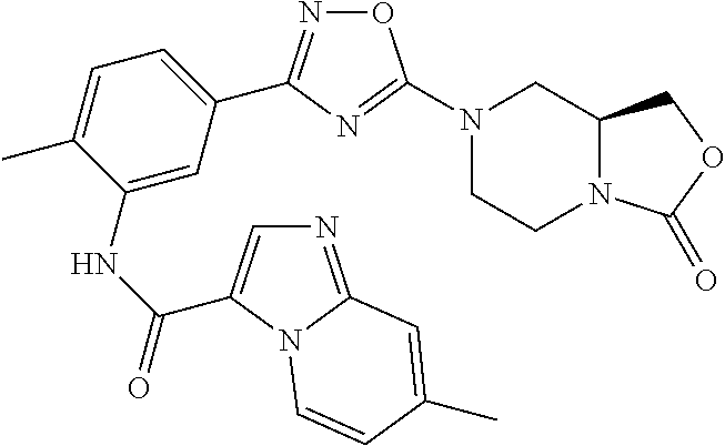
O1N=C(C2=CC=C(C)C(NC(=O)C3=CN=C4N3C=CC(C)=C4)=C2)N=C1N1CCN2C(C1)COC2=O
